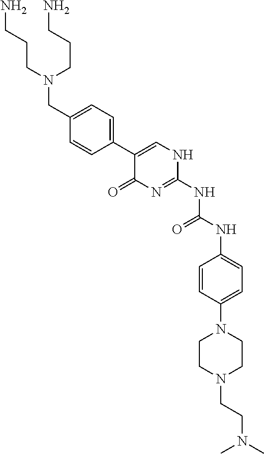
C1=CC(C2=CNC(NC(NC3=CC=C(N4CCN(CCN(C)C)CC4)C=C3)=O)=NC2=O)=CC=C1CN(CCCN)CCCN
